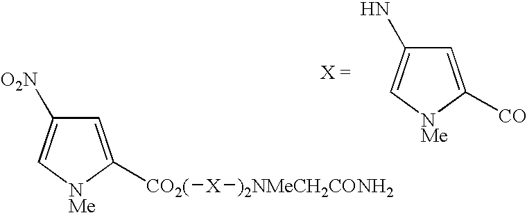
C1=C([CO])[NMe]C=C1N.C1=C([CO2(][X][)2NMeCH2CONH2])[NMe]C=C1[O2N]
